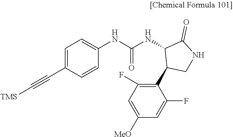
C1=C(C#C[TMS])C=CC(NC(NC2C(C3=C(F)C=C([MeO])C=C3F)CNC2=O)=O)=C1
